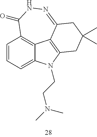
C1=CC=C2C3=C1C(=O)NN=C1C3=C(N2CCN(C)C)CC(C)(C)C1
